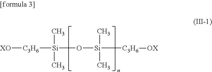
[Si](O[Si]([C3H6][OX])(C)C)(C)(C)[C3H6][XO]
